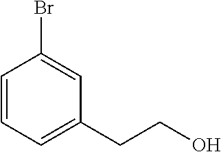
C1=CC=C(CCO)C=C1Br
